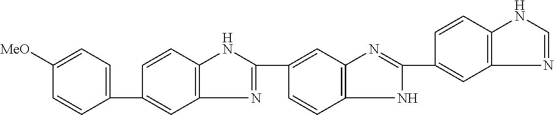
C1=C(C2=CC=C([MeO])C=C2)C=CC2=C1N=C(C1=CC3=C(C=C1)NC(C1=CC4=C(C=C1)NC=N4)=N3)N2
